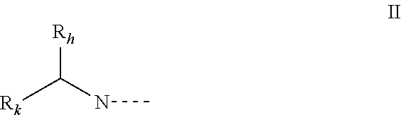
[Rk]C(NC)[Rh]
